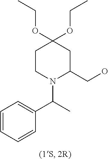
C1=CC=CC(C(C)N2C(CO)CC(OCC)(OCC)CC2)=C1
